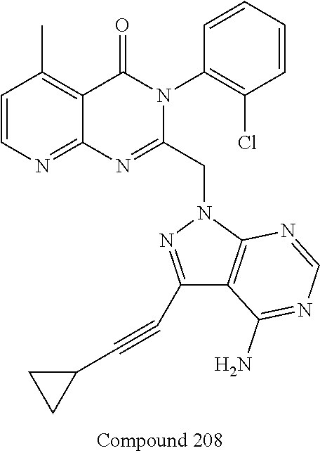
C1=CN=C2C(=C1C)C(=O)N(C1=C(Cl)C=CC=C1)C(CN1N=C(C#CC3CC3)C3=C1N=CN=C3N)=N2
